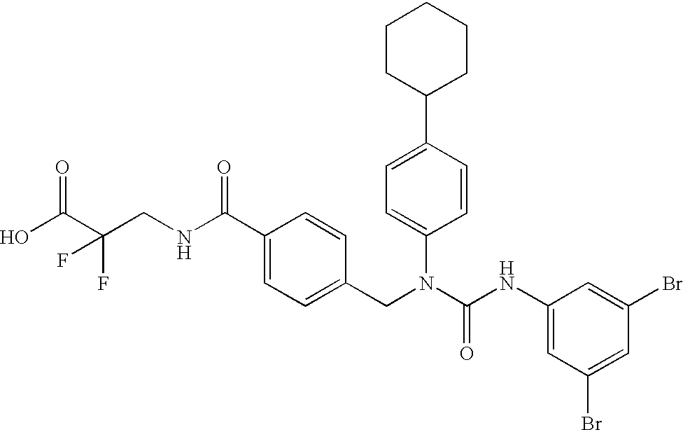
OC(C(CNC(C1=CC=C(CN(C(NC2=CC(Br)=CC(Br)=C2)=O)C2=CC=C(C3CCCCC3)C=C2)C=C1)=O)(F)F)=O
